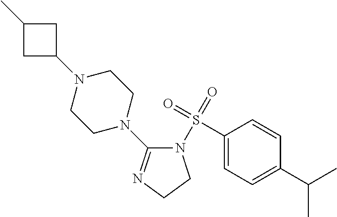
N1(S(=O)(=O)C2=CC=C(C(C)C)C=C2)C(N2CCN(C3CC(C)C3)CC2)=NCC1
